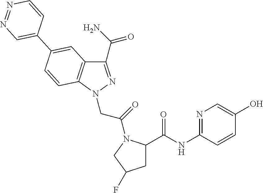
C1(C(N)=O)=NN(CC(=O)N2C(C(NC3=NC=C(O)C=C3)=O)CC(F)C2)C2=C1C=C(C1=CN=NC=C1)C=C2
